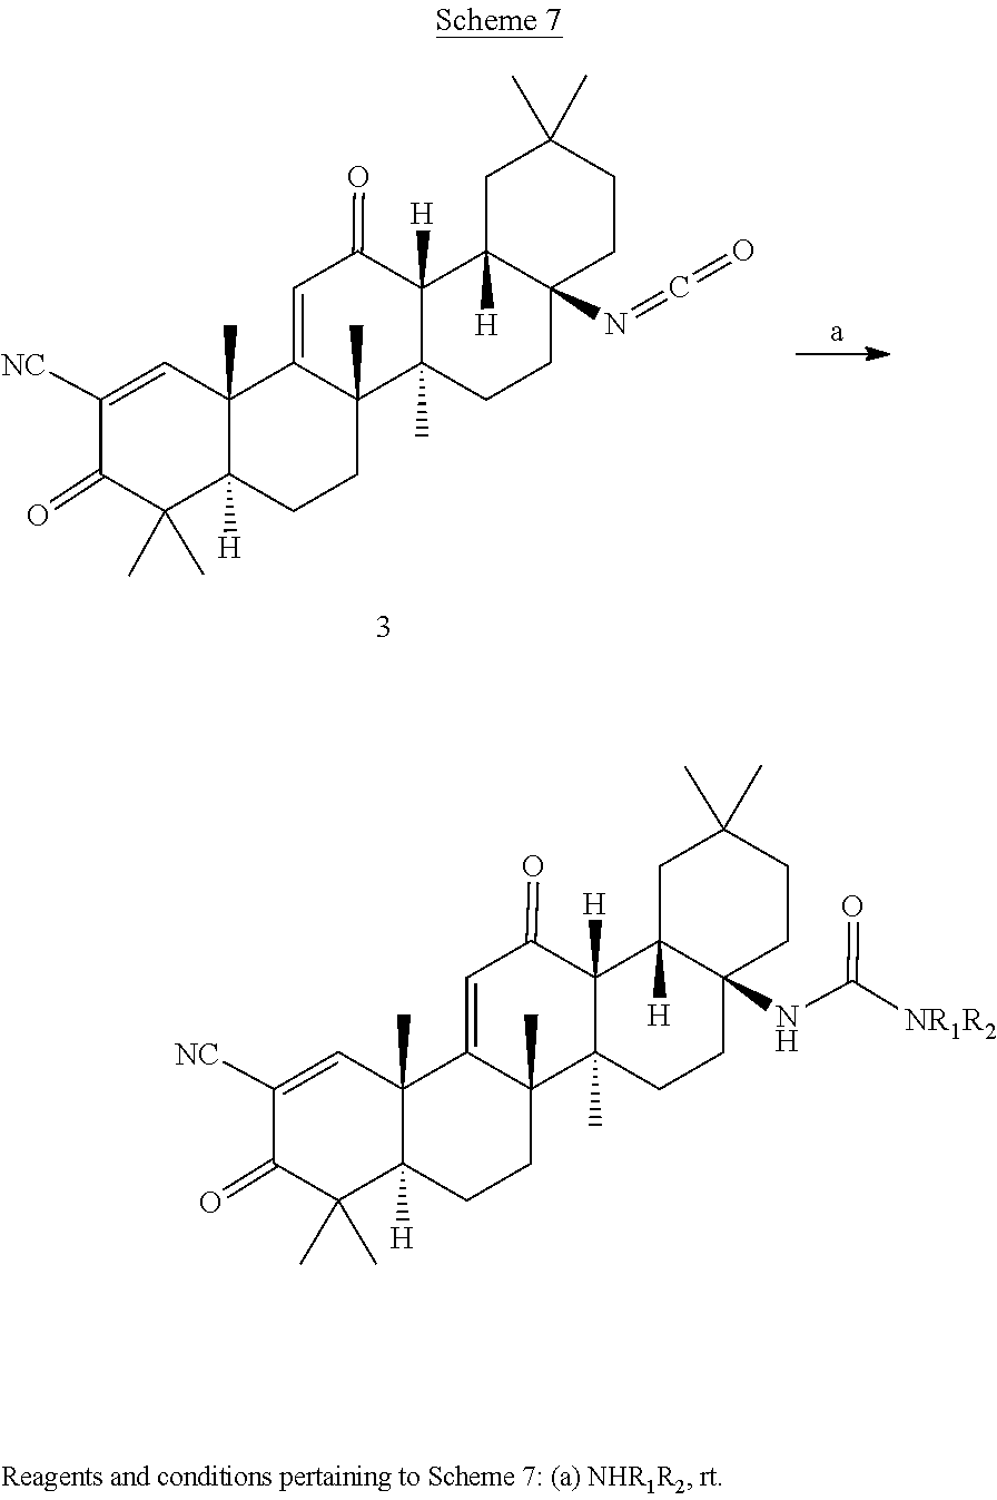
C12=CC(=O)C3([H])C4([H])CC(C)(C)CCC4(N=C=O)CCC3(C)C1(C)CCC1([H])C2(C)C=C([NC])C(=O)C1(C)C.N(C12C([H])(C3([H])C(=O)C=C4C5(C)C([H])(CCC4(C)C3(C)CC1)C(C)(C)C(=O)C([NC])=C5)CC(C)(C)CC2)C([NR1R2])=O
